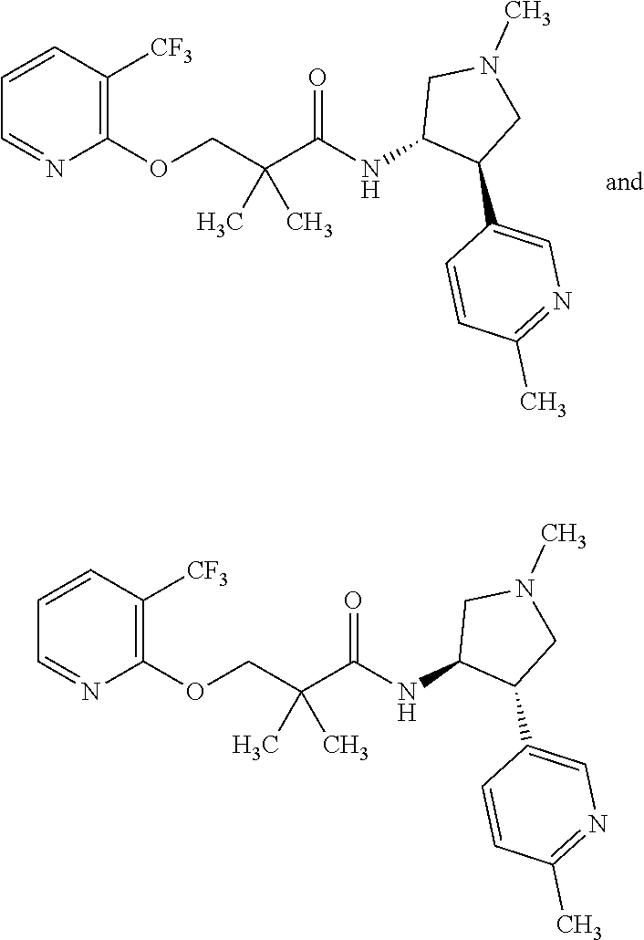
C1(OCC(C(NC2C(C3=CN=C(C)C=C3)CN(C)C2)=O)(C)C)=C([CF3])C=CC=N1.C1(OCC(C(NC2C(C3=CN=C(C)C=C3)CN(C)C2)=O)(C)C)=C([CF3])C=CC=N1
